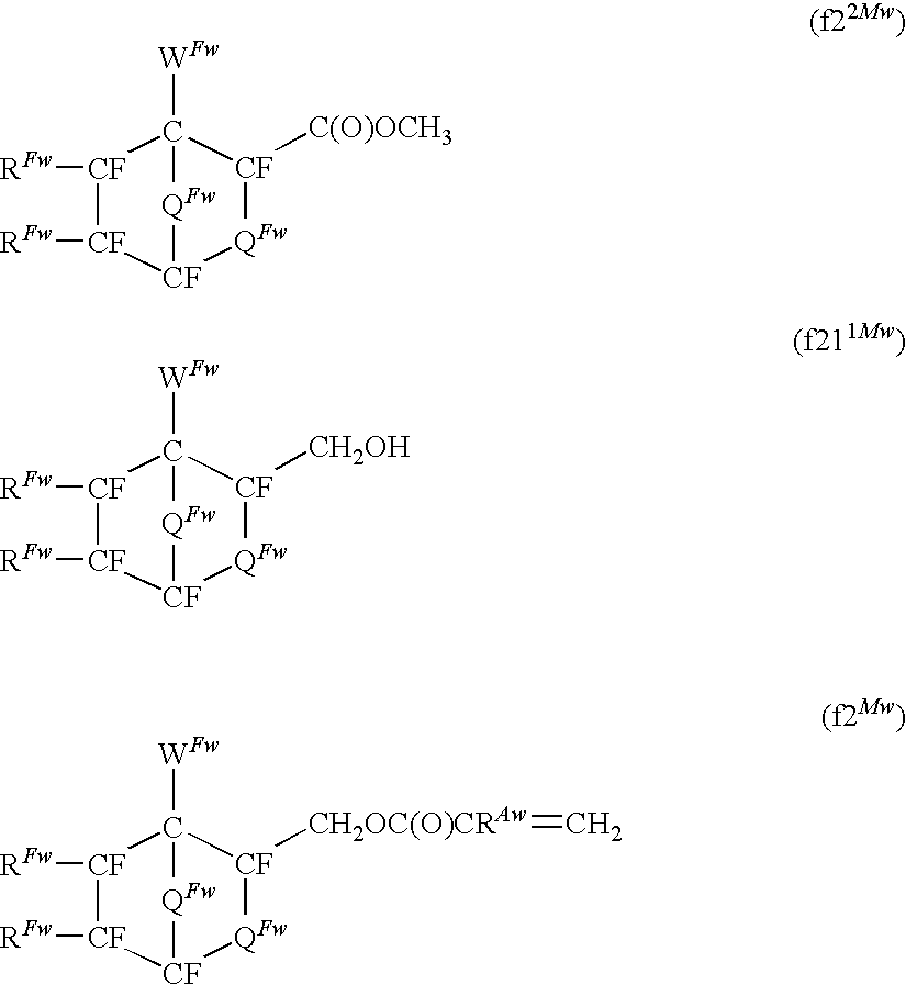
[CF]1([RFw])[CF]([RFw])[CF]2[QFw][CF]([C(O)OCH3])C1([WFw])[QFw]2.[CF]1([RFw])[CF]([RFw])[CF]2[QFw][CF]([CH2OH])C1([WFw])[QFw]2.[CF]1([RFw])[CF]([RFw])[CF]2[QFw][CF]([CH2OC(O)CRAw]=C)C1([WFw])[QFw]2
